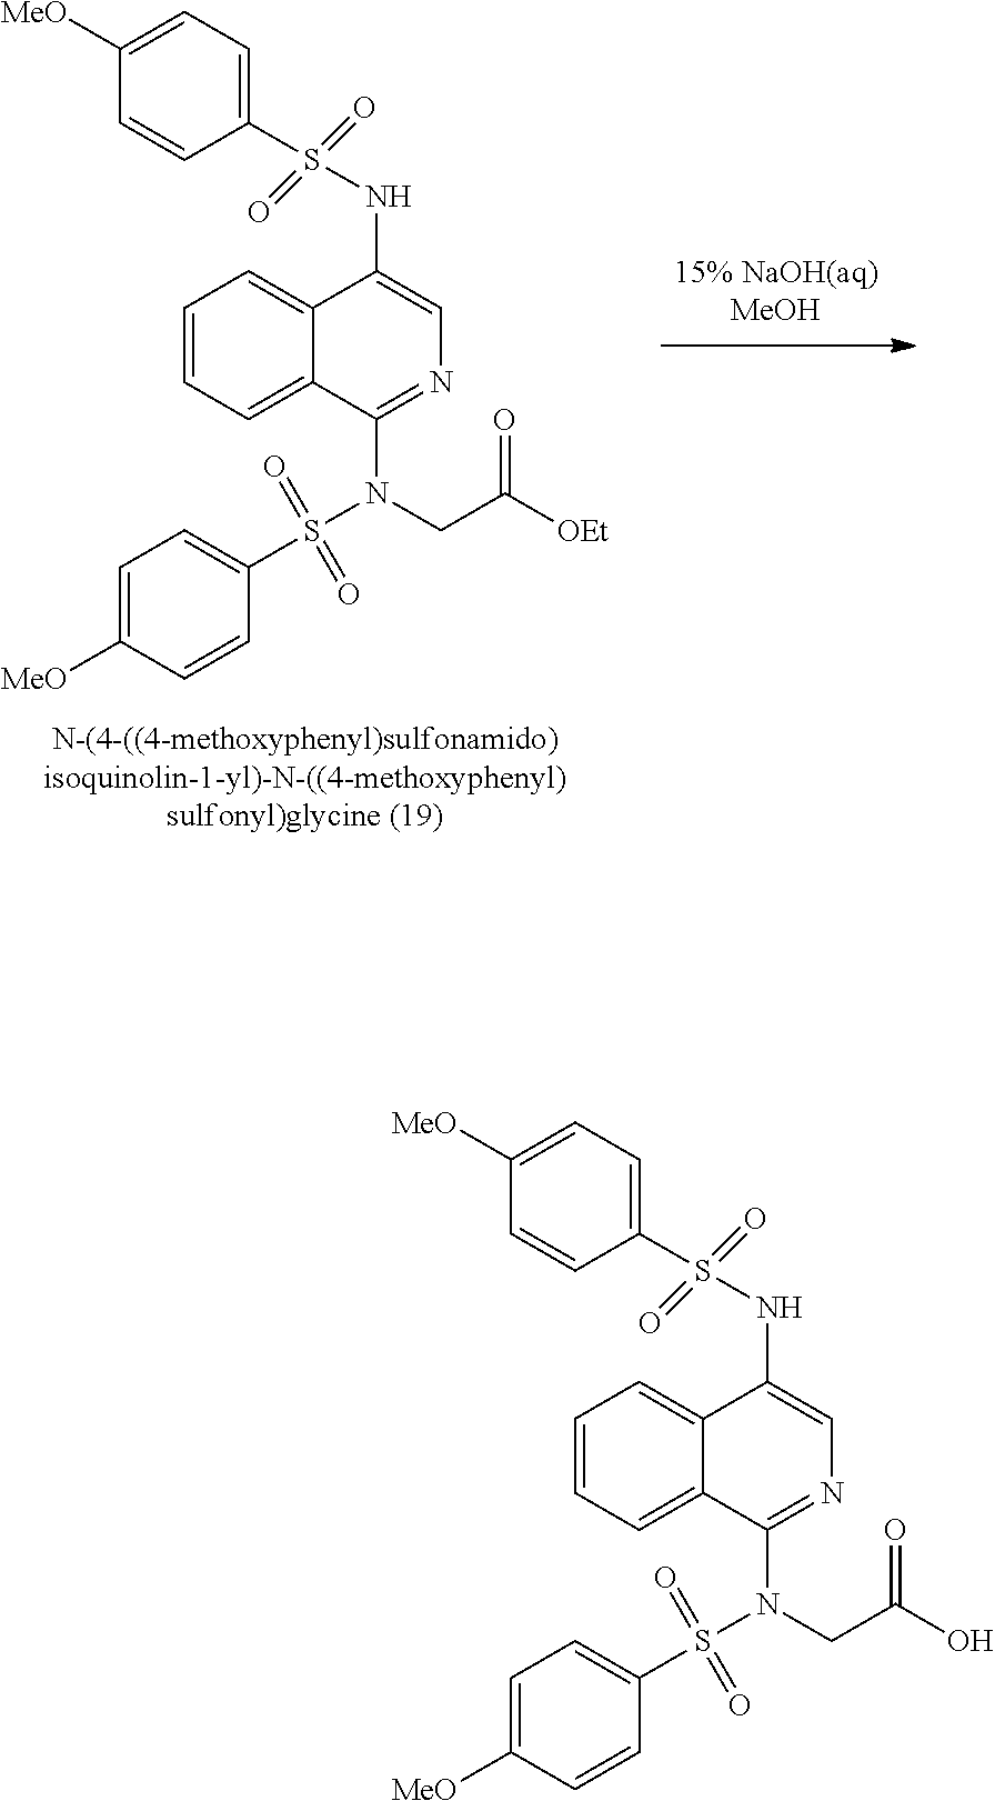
C1(S(NC2=CN=C(N(S(C3=CC=C([MeO])C=C3)(=O)=O)CC([OEt])=O)C3=CC=CC=C32)(=O)=O)=CC=C([MeO])C=C1.C1(S(NC2=CN=C(N(S(C3=CC=C([MeO])C=C3)(=O)=O)CC(O)=O)C3=CC=CC=C32)(=O)=O)=CC=C([MeO])C=C1
